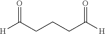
[H]C(CCCC(=O)[H])=O
